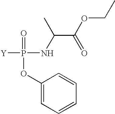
[Y]P(=O)(OC1=CC=CC=C1)NC(C(OCC)=O)C
